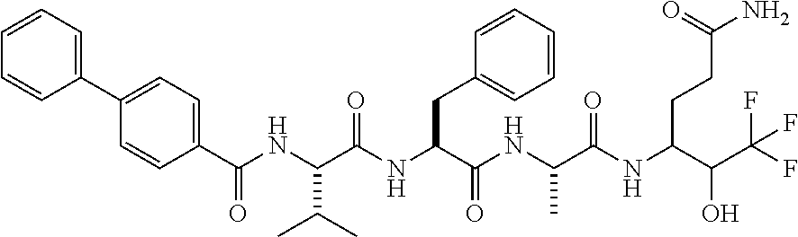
C(NC(C(NC(C(NC(C(NC(C(C(F)(F)F)O)CCC(N)=O)=O)C)=O)CC1=CC=CC=C1)=O)C(C)C)(=O)C1=CC=C(C2=CC=CC=C2)C=C1
